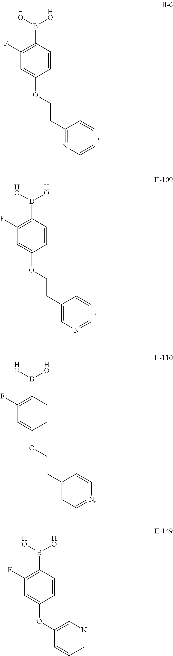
C1(B([HO])[HO])=C(F)C=C(OCCC2=NC=CC=C2)C=C1.C1(B([HO])[HO])=C(F)C=C(OCCC2=CN=CC=C2)C=C1.C1(B([HO])[HO])=C(F)C=C(OCCC2=CC=NC=C2)C=C1.C1(B([HO])[HO])=C(F)C=C(OC2=CN=CC=C2)C=C1
